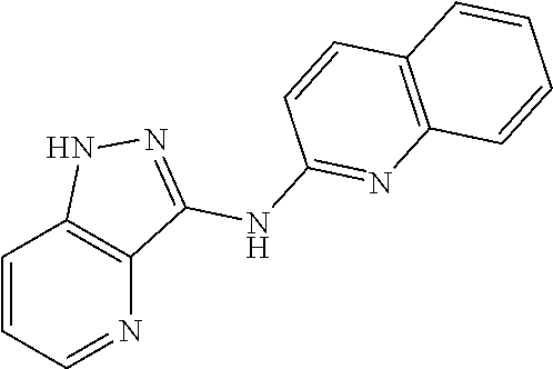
C1=CC=NC2=C1NN=C2NC1=NC2=C(C=C1)C=CC=C2
